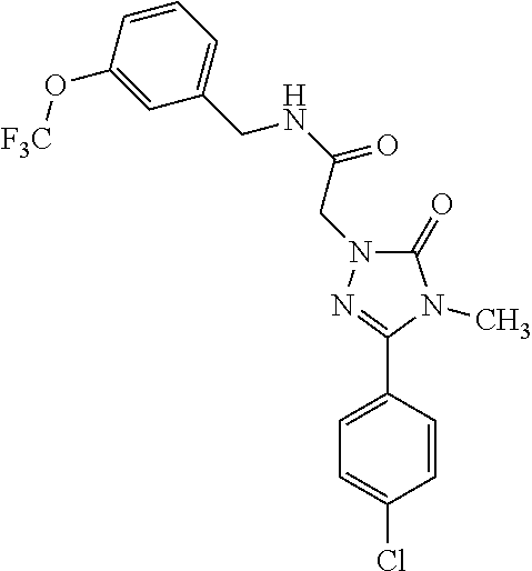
C1(O[F3C])=CC(CNC(=O)CN2C(=O)N(C)C(C3=CC=C(Cl)C=C3)=N2)=CC=C1
